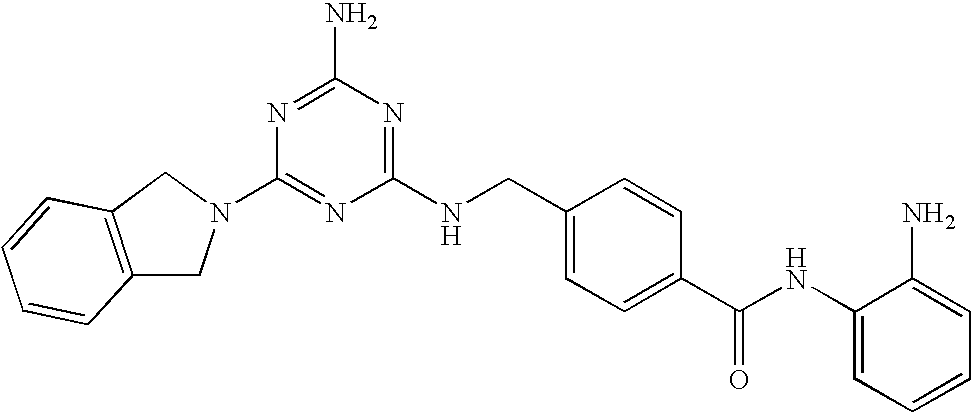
C1(NCC2=CC=C(C(NC3=CC=CC=C3N)=O)C=C2)=NC(N)=NC(N2CC3=C(C2)C=CC=C3)=N1
